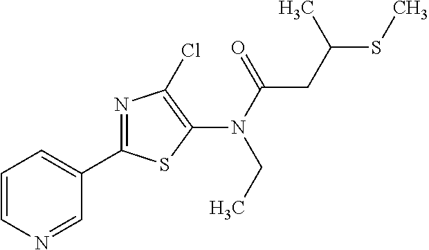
C1(C2=NC(Cl)=C(N(C(=O)CC(SC)C)CC)S2)=CC=CN=C1
